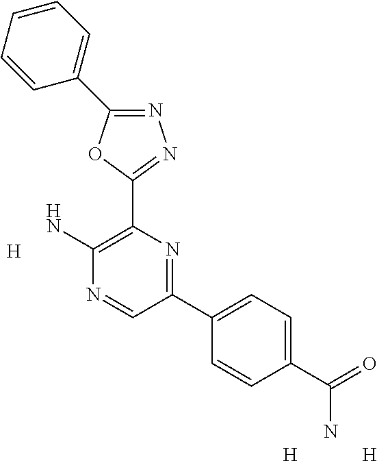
[H].NC1=C(C2=NN=C(C3=CC=CC=C3)O2)N=C(C2=CC=C(C(N)=O)C=C2)C=N1.[H].[H]
